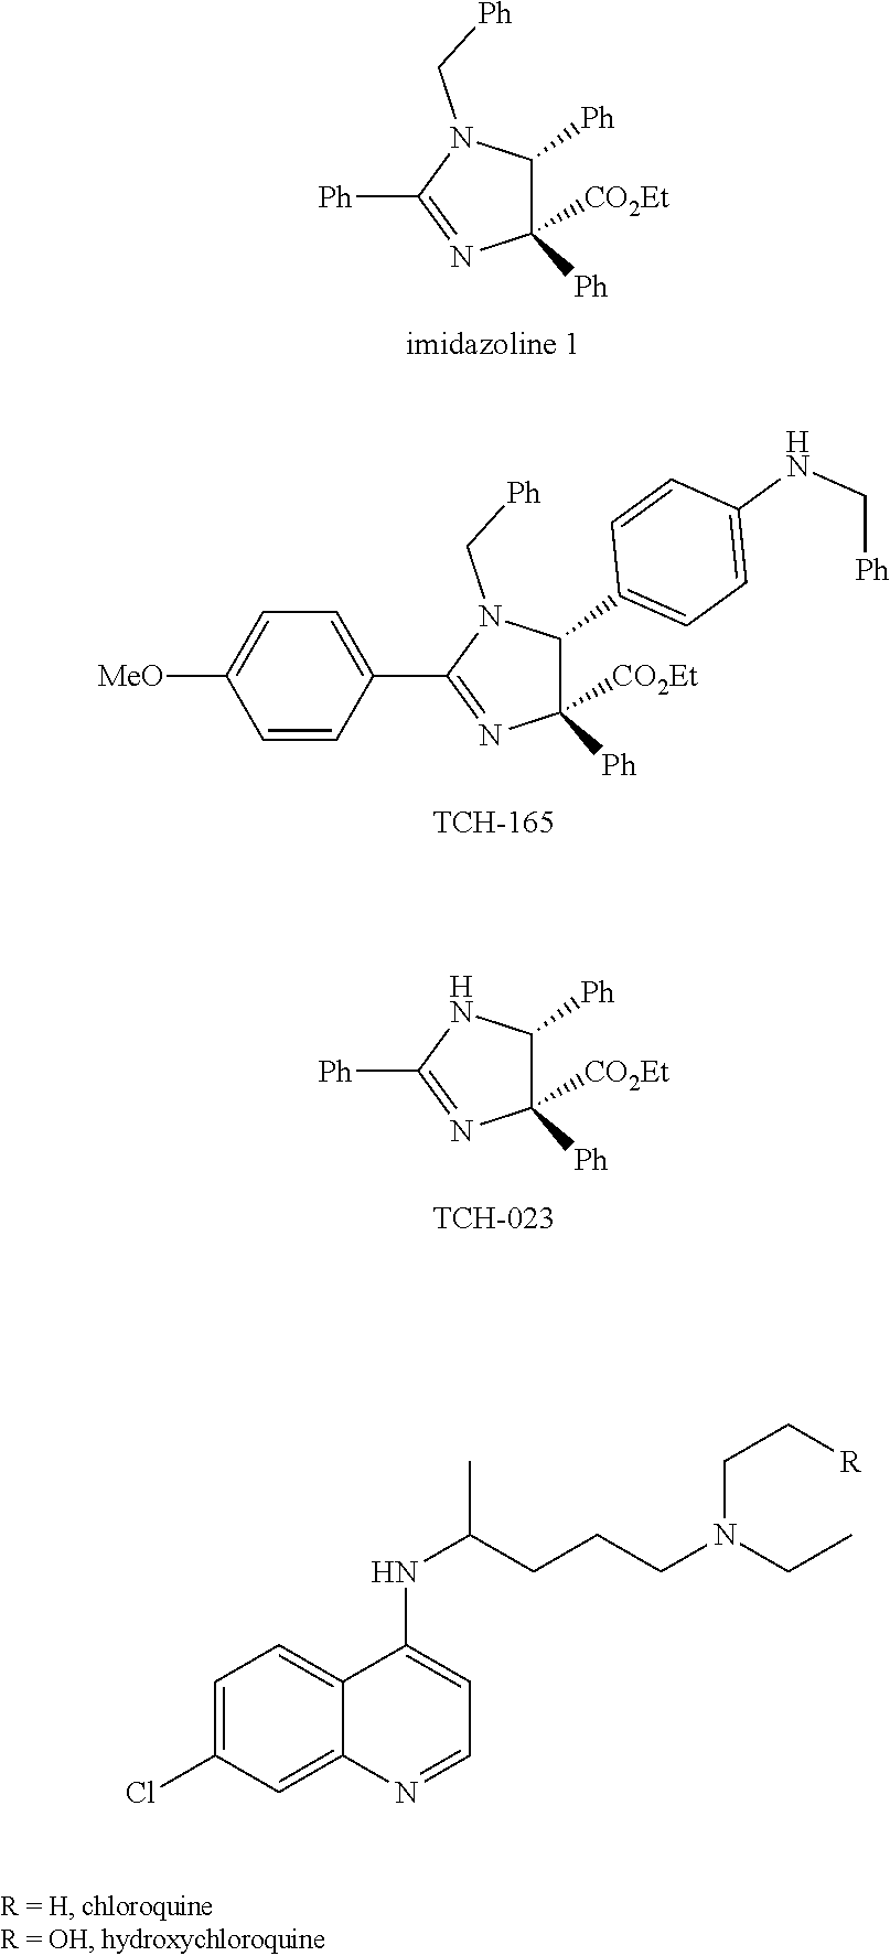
C1([Ph])C([CO2Et])([Ph])N=C([Ph])N1C[Ph].C1([Ph])C([CO2Et])([Ph])N=C([Ph])N1.C1(C2=CC=C(NC[Ph])C=C2)C([CO2Et])([Ph])N=C(C2=CC=C([MeO])C=C2)N1C[Ph].C1=C(Cl)C=C2C(=C1)C(NC(CCCN(CC[R])CC)C)=CC=N2
